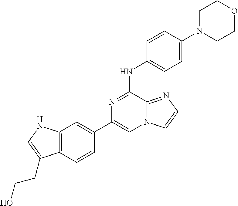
C1(C2=CC3=C(C=C2)C(CCO)=CN3)=CN2C(=NC=C2)C(NC2=CC=C(N3CCOCC3)C=C2)=N1
